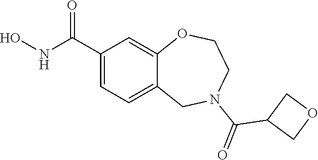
C1(C(NO)=O)=CC=C2C(=C1)OCCN(C(=O)C1COC1)C2
